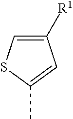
C1(C)=CC([R1])=CS1
